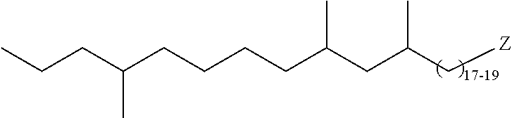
C(CCCCC(CC(C[Z])C)C)(CCC)C
